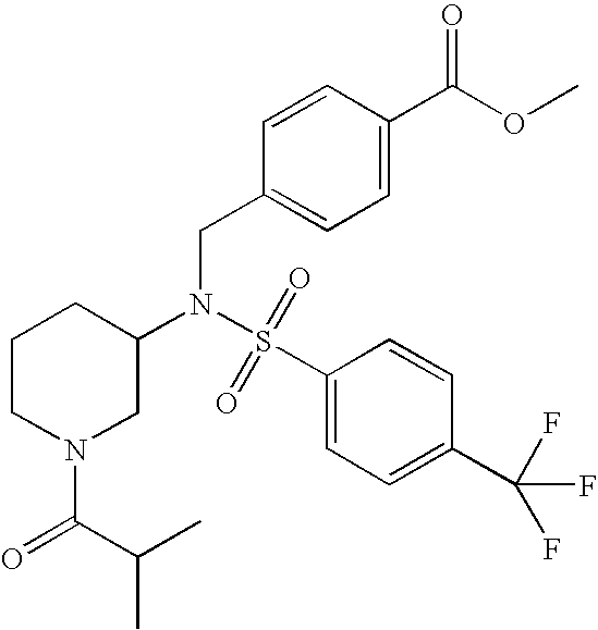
S(=O)(N(CC1=CC=C(C(OC)=O)C=C1)C1CN(C(=O)C(C)C)CCC1)(C1=CC=C(C(F)(F)F)C=C1)=O
